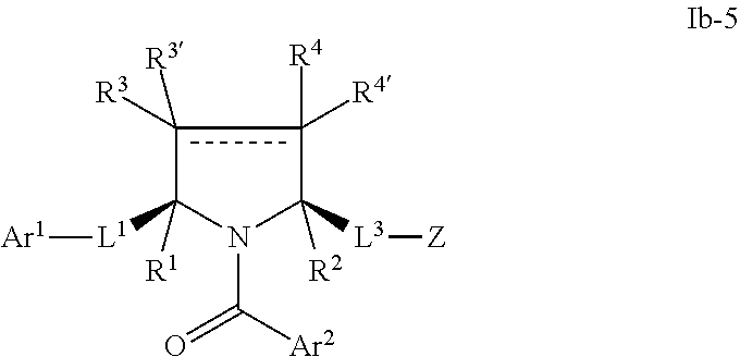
c1([R3])([R3])c([R4])([R4])C([L3][Z])([R2])N(C([Ar2])=O)C1([L1][Ar1])[R1]
